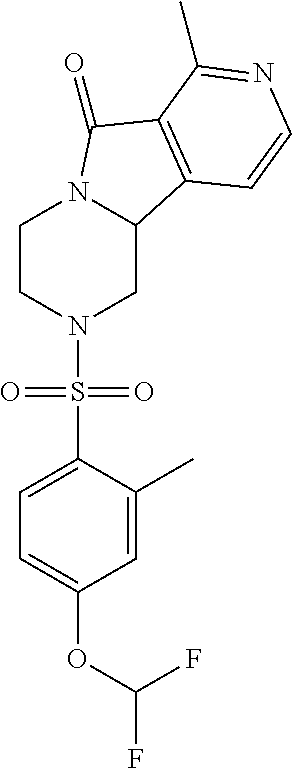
C1CN(S(C2=CC=C(OC(F)F)C=C2C)(=O)=O)CC2N1C(=O)C1=C2C=CN=C1C
